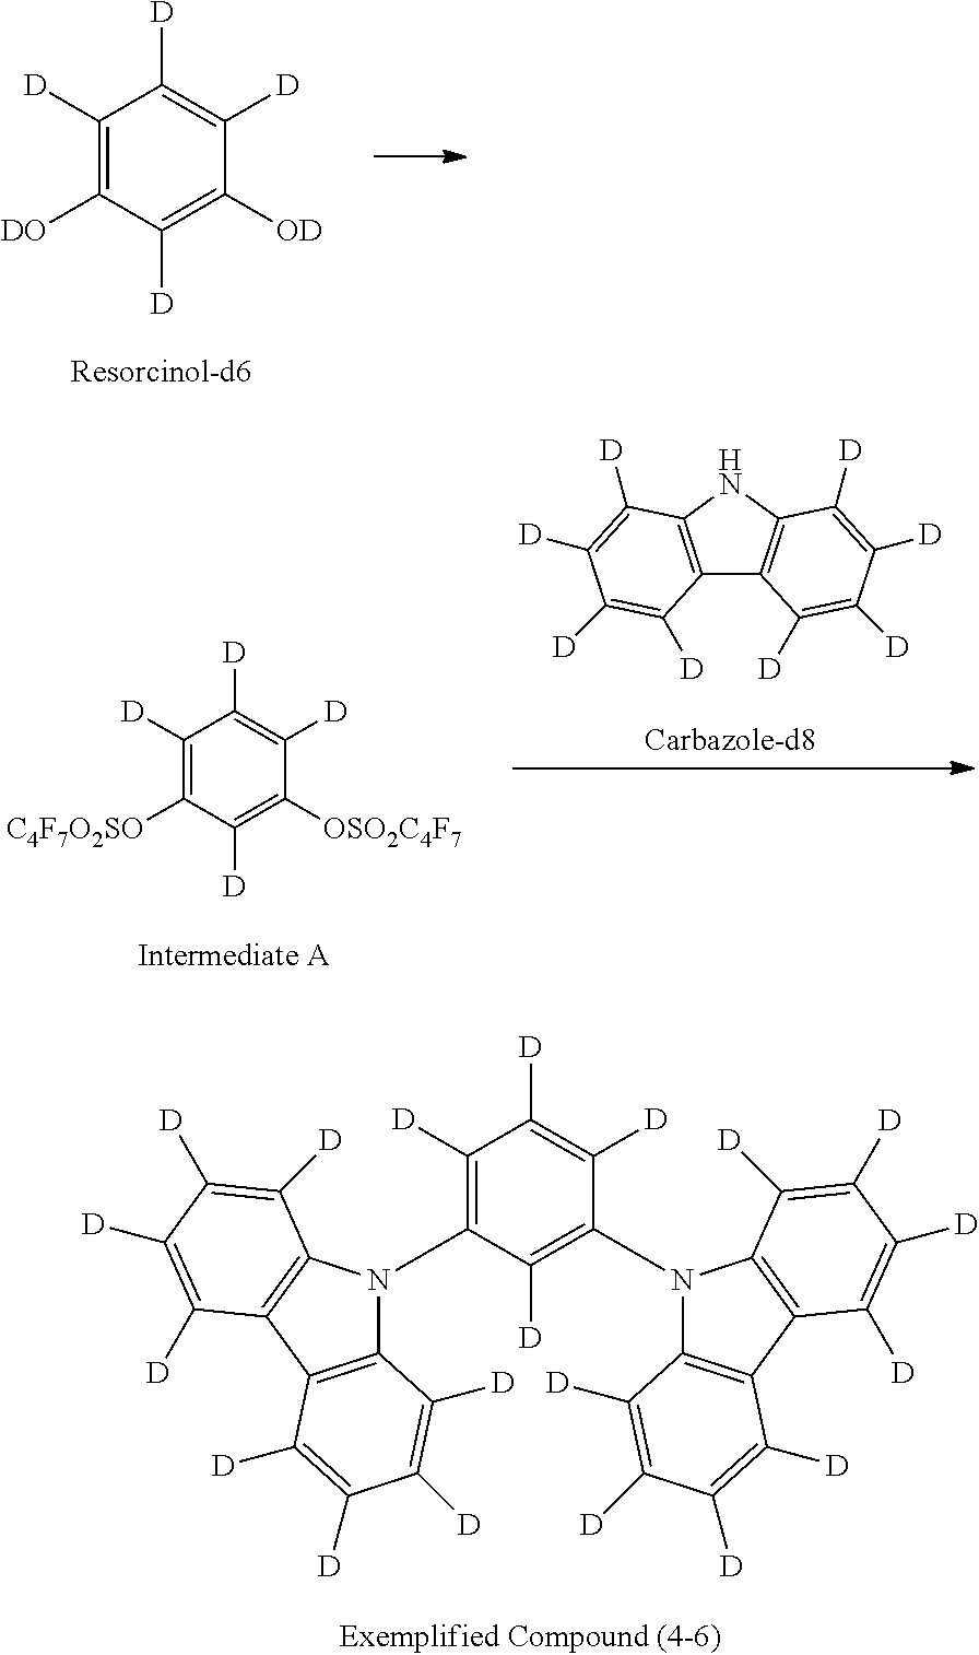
C1([D])=C([DO])C([D])=C([OD])C([D])=C1[D].C12=C(NC3=C1C([D])=C([D])C([D])=C3[D])C([D])=C([D])C([D])=C2[D].C1([D])=C([C4F7O2SO])C([D])=C([OSO2C4F7])C([D])=C1[D].C1([D])=C(N2C3=C(C4=C2C([D])=C([D])C([D])=C4[D])C([D])=C([D])C([D])=C3[D])C([D])=C(N2C3=C(C4=C2C([D])=C([D])C([D])=C4[D])C([D])=C([D])C([D])=C3[D])C([D])=C1[D]
